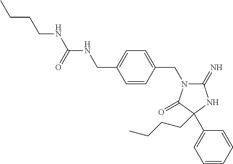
C1(=N)N(CC2=CC=C(CNC(NCCCC)=O)C=C2)C(=O)C(C2=CC=CC=C2)(CCCC)N1
